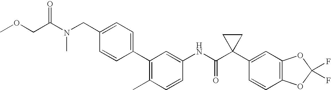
C1(C2=C(C)C=CC(NC(C3(C4=CC5=C(C=C4)OC(F)(F)O5)CC3)=O)=C2)=CC=C(CN(C(COC)=O)C)C=C1
